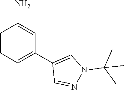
C1=CC=C(C2=CN(C(C)(C)C)N=C2)C=C1N
